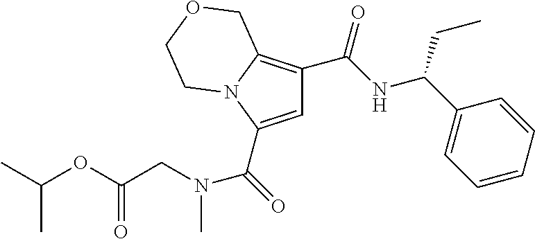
C1=C(C(=O)N(CC(OC(C)C)=O)C)N2C(=C1C(NC(C1=CC=CC=C1)CC)=O)COCC2
